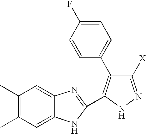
C1(C)=C(C)C=C2C(=C1)N=C(C1=C(C3=CC=C(F)C=C3)C([X])=NN1)N2
